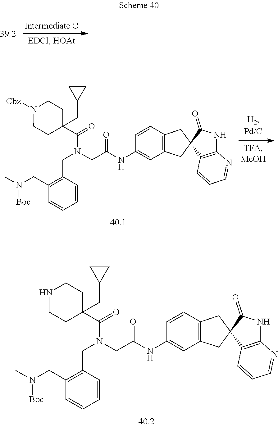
N1CCC(C(=O)N(CC(NC2=CC3=C(C=C2)CC2(C3)C3=C(NC2=O)N=CC=C3)=O)CC2=C(CN(C)[Boc])C=CC=C2)(CC2CC2)CC1.[Cbz]N1CCC(C(=O)N(CC(NC2=CC3=C(C=C2)CC2(C3)C3=C(NC2=O)N=CC=C3)=O)CC2=C(CN(C)[Boc])C=CC=C2)(CC2CC2)CC1
